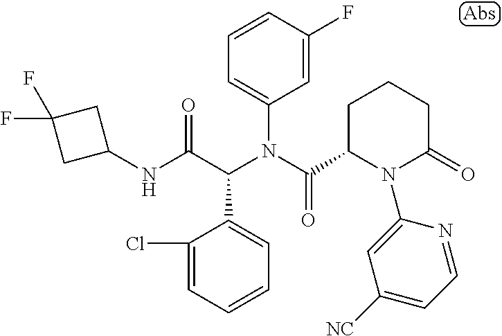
C1=CC(F)=CC(N(C(=O)C2N(C3=CC([NC])=CC=N3)C(=O)CCC2)C(C(NC2CC(F)(F)C2)=O)C2=CC=CC=C2Cl)=C1
